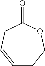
C1COC(=O)CC=C1
